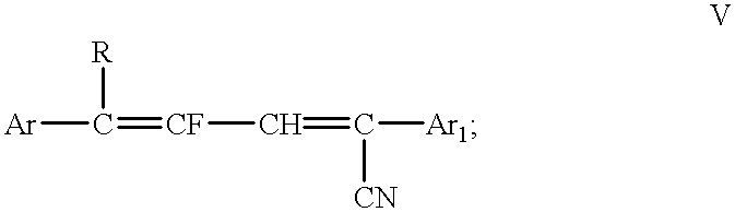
[Ar]C(=[CF]C=C([CN])[Ar1])[R]
